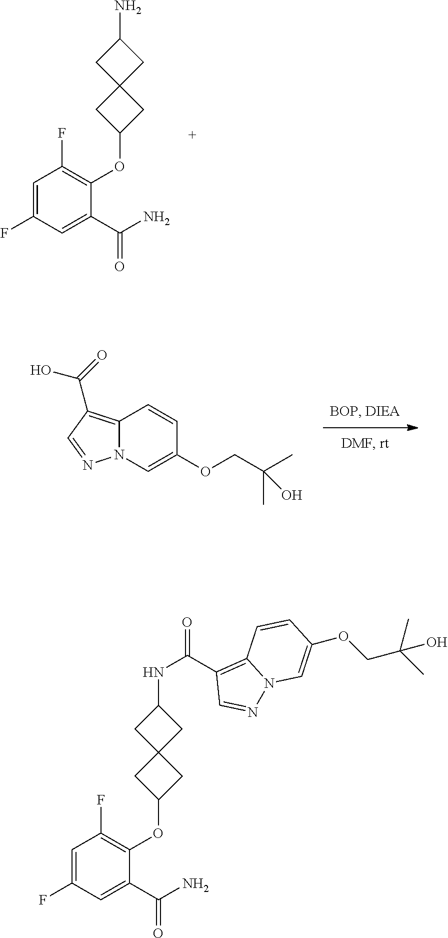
C1=C(F)C=C(C(N)=O)C(OC2CC3(C2)CC(N)C3)=C1F.C12=C(C(=O)O)C=NN1C=C(OCC(C)(C)O)C=C2.C1=C(F)C=C(C(N)=O)C(OC2CC3(C2)CC(NC(=O)C2=C4N(N=C2)C=C(OCC(C)(C)O)C=C4)C3)=C1F
